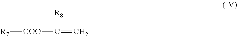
[R7][COO]C=C.[R8]
